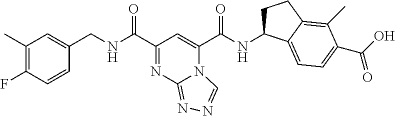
C1(C)=C(F)C=CC(CNC(C2=NC3=NN=CN3C(C(NC3CCC4=C(C)C(C(=O)O)=CC=C34)=O)=C2)=O)=C1
